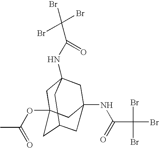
CC(=O)OC12CC3(NC(=O)C(Br)(Br)Br)CC(NC(=O)C(Br)(Br)Br)(CC(C1)C3)C2
